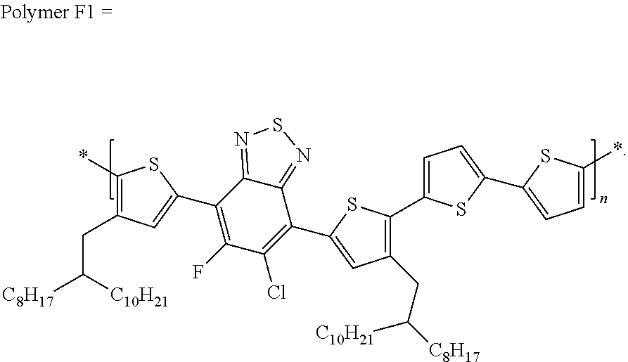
C1(Cl)=C(C2=CC(CC([C8H17])[C10H21])=C(C3=CC=C(C4=CC=C(*)S4)S3)S2)C2=NSN=C2C(C2=CC(CC([C8H17])[C10H21])=C(*)S2)=C1F
